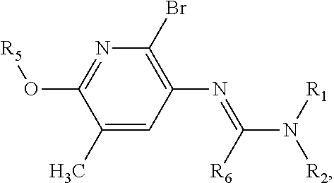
C1(C)=CC(N=C(N([R2])[R1])[R6])=C(Br)N=C1O[R5]
